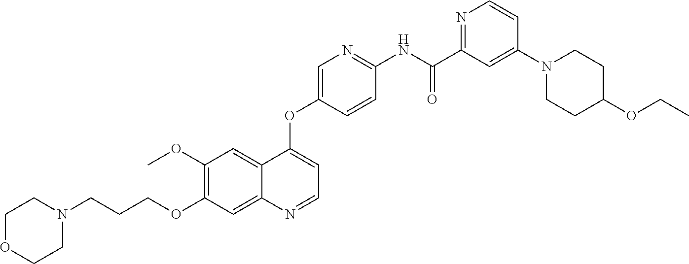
C1OCCN(CCCOC2=C(OC)C=C3C(=C2)N=CC=C3OC2=CN=C(NC(C3=NC=CC(N4CCC(OCC)CC4)=C3)=O)C=C2)C1
